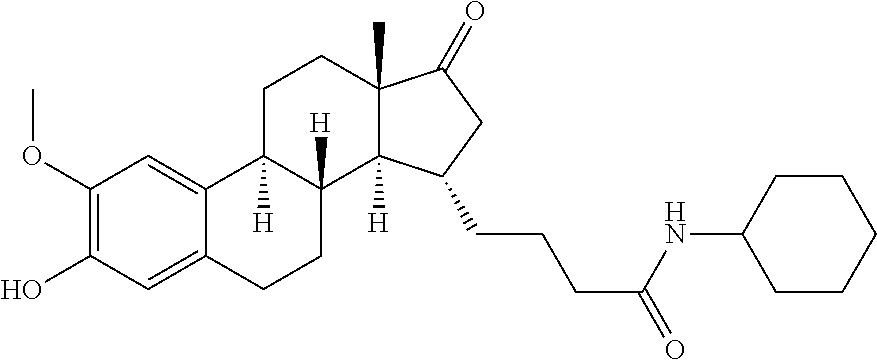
C1(OC)=C(O)C=C2C(=C1)C1([H])C([H])(CC2)C2([H])C(C)(CC1)C(=O)CC2CCCC(NC1CCCCC1)=O
